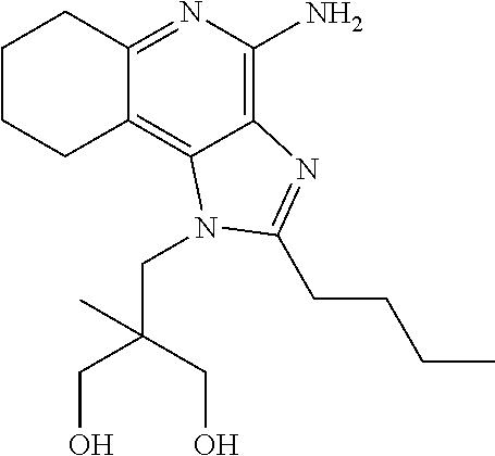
C1(CCCC)=NC2=C(N)N=C3CCCCC3=C2N1CC(CO)(CO)C
